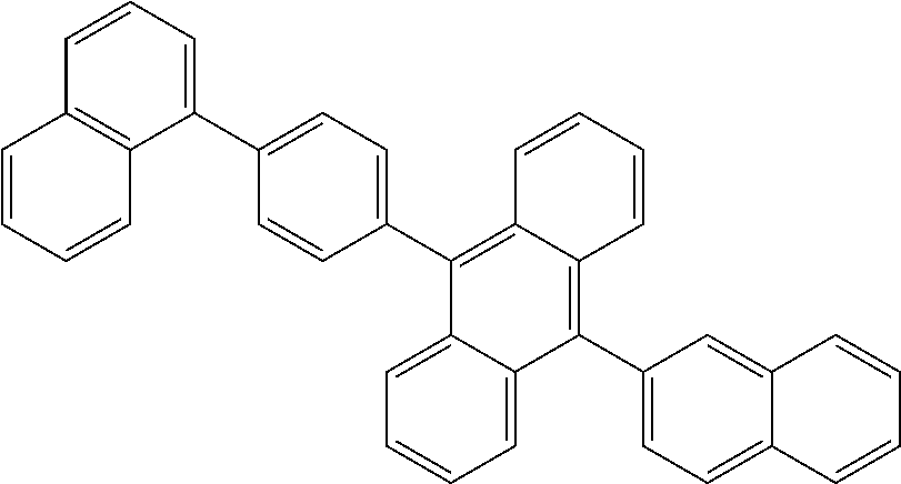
C1=C2C(=CC=C1)C(C1=CC=C(C3=CC=CC4=C3C=CC=C4)C=C1)=C1C(=C2C2=CC=C3C(=C2)C=CC=C3)C=CC=C1
